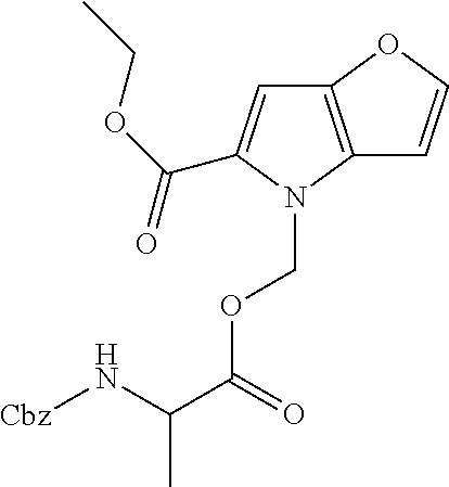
[Cbz]NC(C(=O)OCN1C(C(=O)OCC)=CC2=C1C=CO2)C
